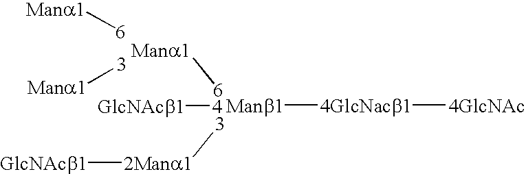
[Mana1][6].[3][2Mana1][GlcNAcb1].[Manb1][4GlcNacb1][4GlcNAc].[Mana1][6].[Mana1][3].[GlcNAcb1][4]
